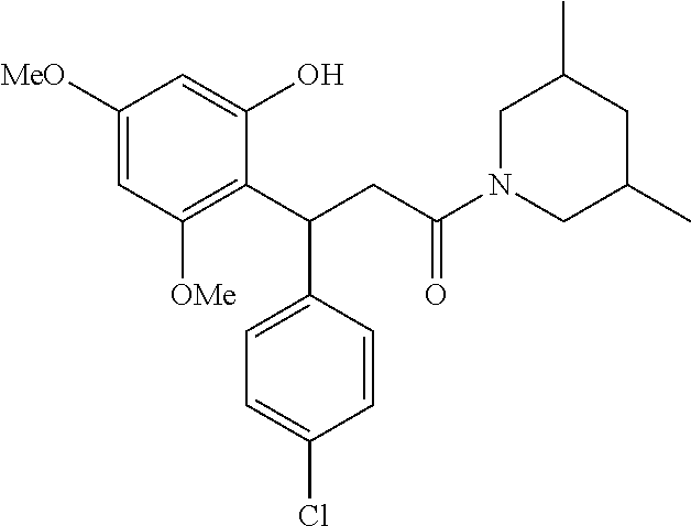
C1([MeO])=CC([OMe])=C(C(CC(N2CC(C)CC(C)C2)=O)C2=CC=C(Cl)C=C2)C(O)=C1
